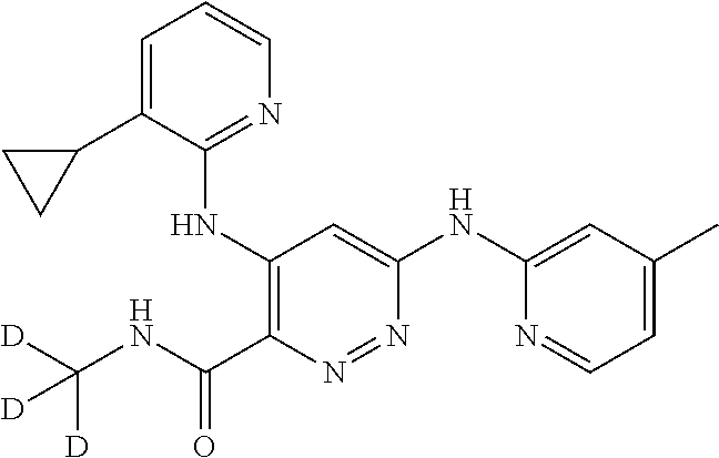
C1=C(C2CC2)C(NC2=C(C(=O)NC([D])([D])[D])N=NC(NC3=CC(C)=CC=N3)=C2)=NC=C1
